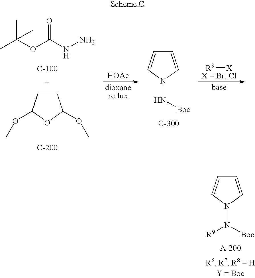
CC(OC(NN)=O)(C)C.C1CC(OC)OC1OC.[HOAc].C1=CN(N[Boc])C=C1.[R9][X].C1=CN(N([Boc])[R9])C=C1
